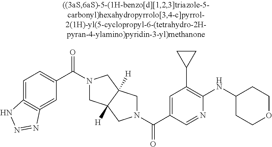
C1C2([H])C([H])(CN1C(C1=CC=C3=C(=C1)N=NN3)=O)CN(C(C1=CC(C3CC3)=C(NC3CCOCC3)N=C1)=O)C2
